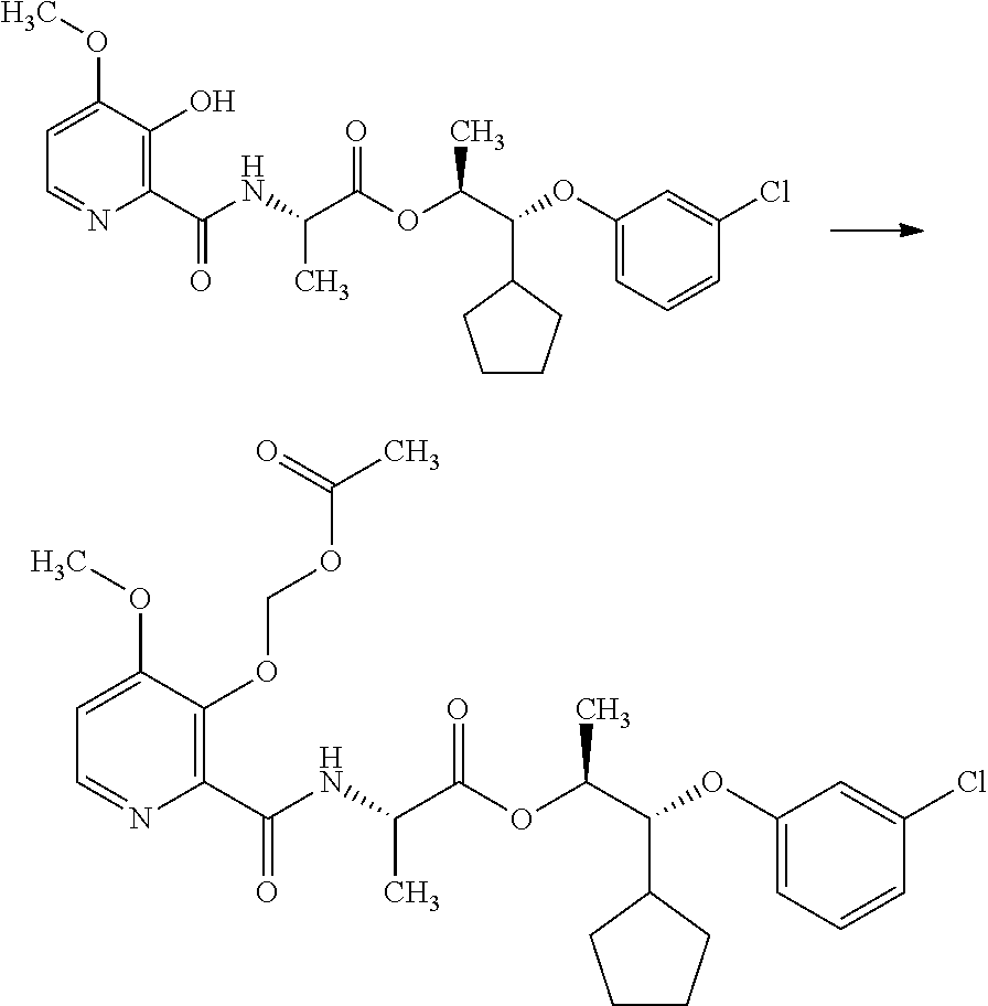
C1(C(NC(C(OC(C(OC2=CC=CC(Cl)=C2)C2CCCC2)C)=O)C)=O)=C(O)C(OC)=CC=N1.C1(C(NC(C(OC(C(OC2=CC=CC(Cl)=C2)C2CCCC2)C)=O)C)=O)=C(OCOC(C)=O)C(OC)=CC=N1
